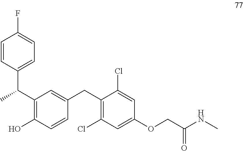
C1=CC(C(C2=C(O)C=CC(CC3=C(Cl)C=C(OCC(NC)=O)C=C3Cl)=C2)C)=CC=C1F
